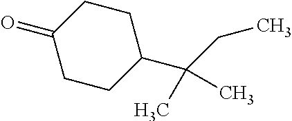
C1(=O)CCC(C(CC)(C)C)CC1
